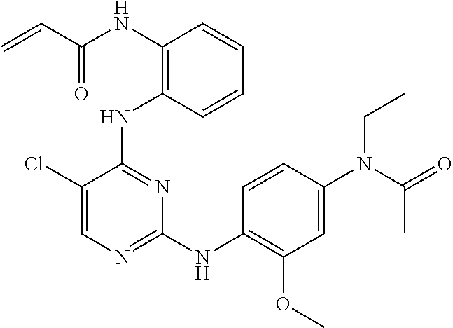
N(C1=C(NC2=NC(NC3=C(OC)C=C(N(C(=O)C)CC)C=C3)=NC=C2Cl)C=CC=C1)C(C=C)=O
